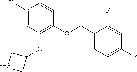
C1(Cl)=CC(OC2CNC2)=C(OCC2=CC=C(F)C=C2F)C=C1
